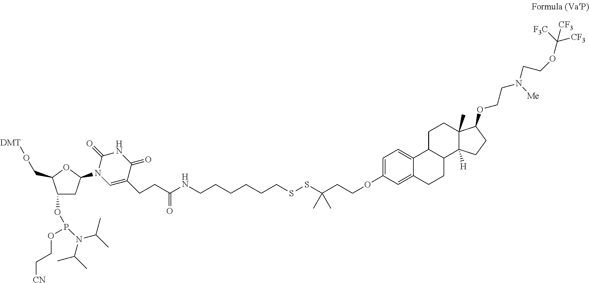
C1(OP(OCC[CN])N(C(C)C)C(C)C)CC(N2C(=O)NC(=O)C(CCC(NCCCCCCSSC(CCOC3=CC=C4C(=C3)CCC3C4CCC4(C)C3([H])CCC4OCCN(CCOC([CF3])([F3C])[CF3])[Me])(C)C)=O)=C2)OC1CO[DMT]
